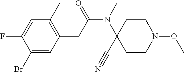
C1=C(F)C(Br)=CC(CC(N(C2(C#N)CCN(OC)CC2)C)=O)=C1C
